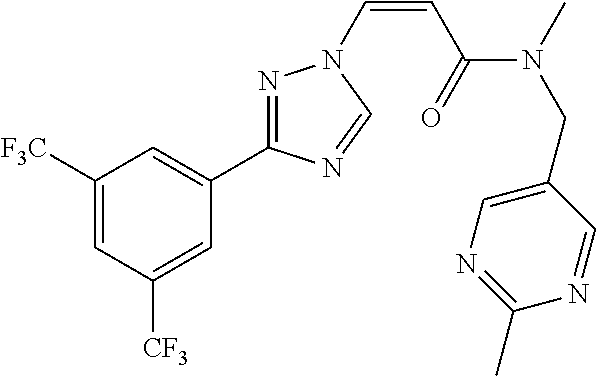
C1([F3C])=CC([CF3])=CC(C2=NN(C=CC(=O)N(C)CC3=CN=C(C)N=C3)C=N2)=C1
